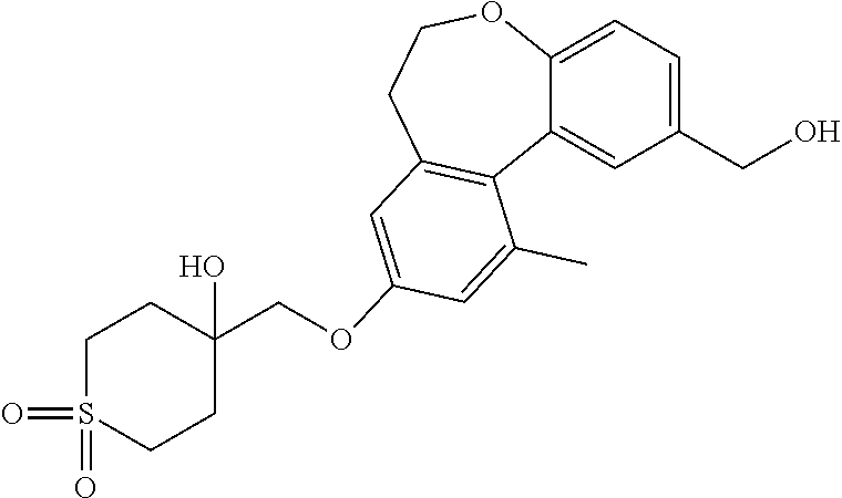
C1(CO)=CC=C2C(=C1)C1=C(CCO2)C=C(OCC2(O)CCS(=O)(=O)CC2)C=C1C
